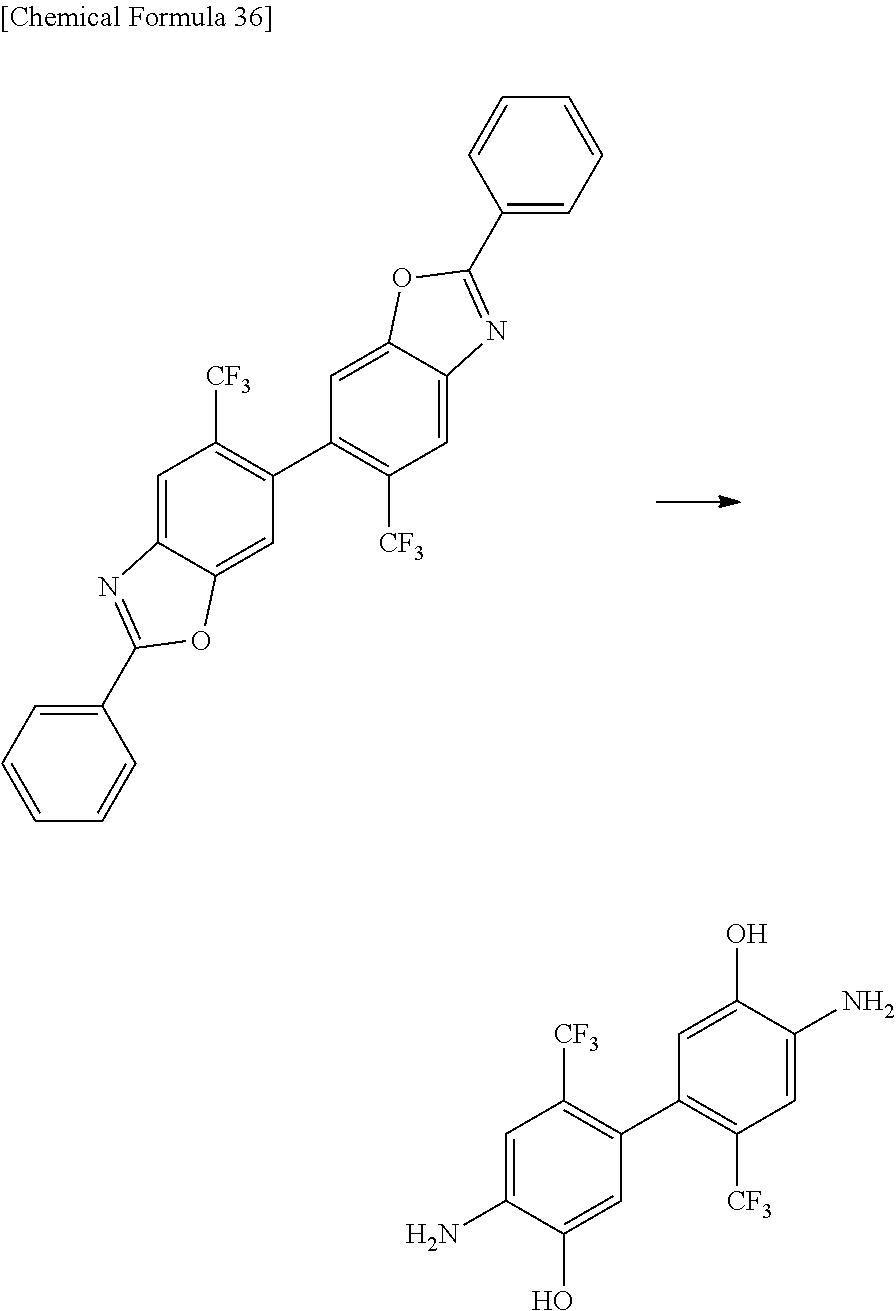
C1=CC=C(C2=NC3=CC([CF3])=C(C4=C([CF3])C=C5C(=C4)OC(C4=CC=CC=C4)=N5)C=C3O2)C=C1.C1=C(N)C(O)=CC(C2=C([CF3])C=C(N)C(O)=C2)=C1[CF3]
